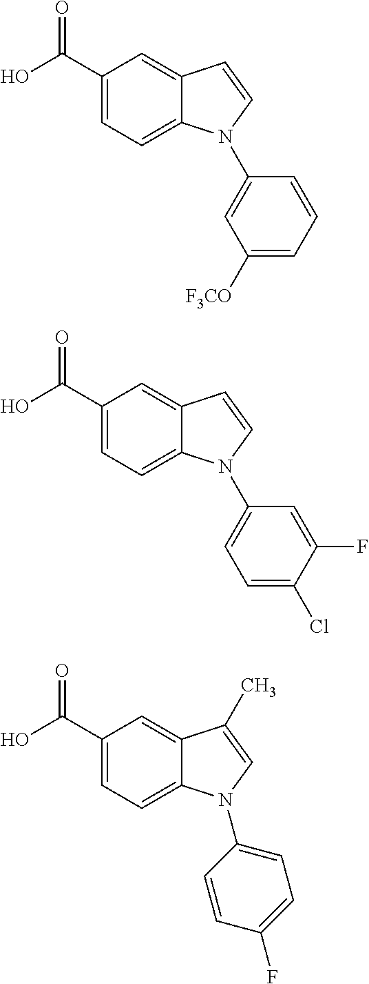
C1(C(=O)O)=CC=C2C(=C1)C=CN2C1=CC([F3CO])=CC=C1.C1(C(=O)O)=CC=C2C(=C1)C=CN2C1=CC=C(Cl)C(F)=C1.C1(C(=O)O)=CC=C2C(=C1)C(C)=CN2C1=CC=C(F)C=C1
